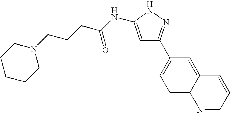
C(CCC(NC1=CC(C2=CC=C3C(=C2)C=CC=N3)=NN1)=O)N1CCCCC1
